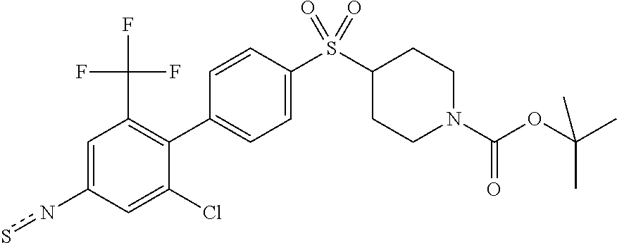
C1=C(ns)C=C(Cl)C(C2=CC=C(S(C3CCN(C(OC(C)(C)C)=O)CC3)(=O)=O)C=C2)=C1C(F)(F)F
